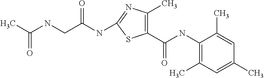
C1(NC(CNC(C)=O)=O)=NC(C)=C(C(NC2=C(C)C=C(C)C=C2C)=O)S1
